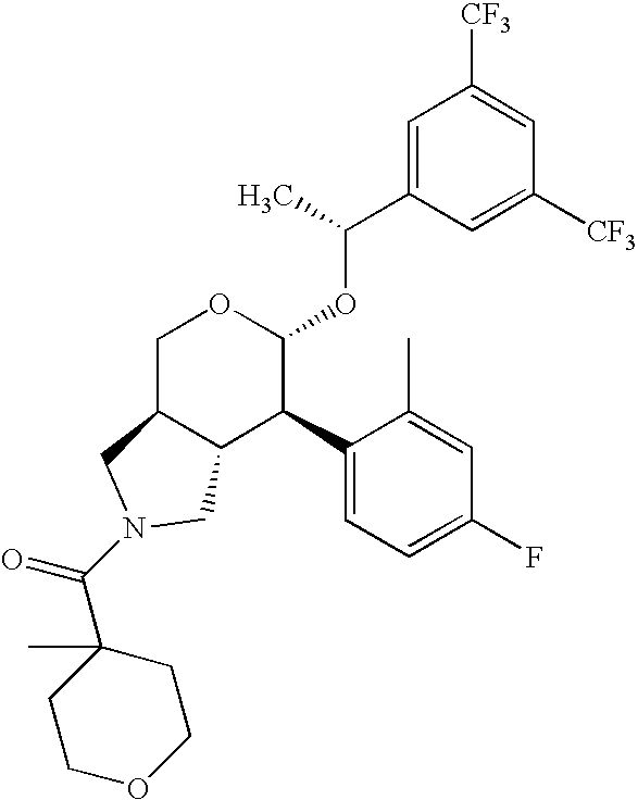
C1(C2C(OC(C3=CC([CF3])=CC([CF3])=C3)C)OCC3C2CN(C(=O)C2(C)CCOCC2)C3)=CC=C(F)C=C1C
